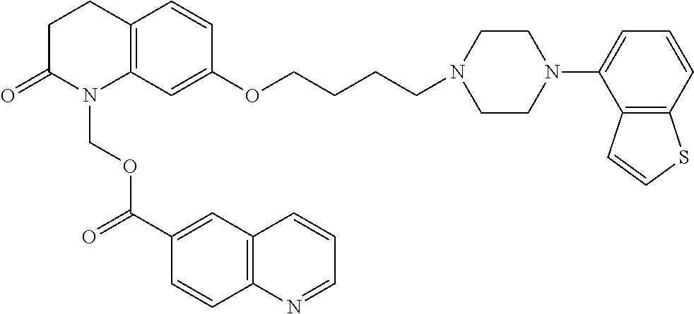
C1C(=O)N(COC(=O)C2=CC3=C(C=C2)N=CC=C3)C2=C(C1)C=CC(OCCCCN1CCN(C3=CC=CC4=C3C=CS4)CC1)=C2
